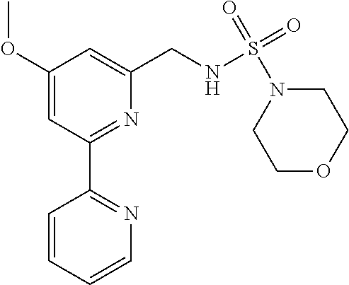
C1(OC)=CC(C2=NC=CC=C2)=NC(CNS(N2CCOCC2)(=O)=O)=C1
